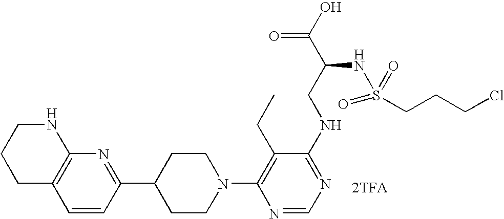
C12=C(C=CC(C3CCN(C4=C(CC)C(NCC(C(O)=O)NS(=O)(=O)CCCCl)=NC=N4)CC3)=N1)CCCN2.[2TFA]
